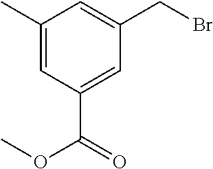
C1(C)=CC(C(=O)OC)=CC(CBr)=C1
